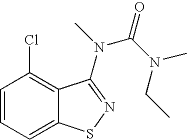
C1=CC=C2C(=C1Cl)C(N(C)C(N(C)CC)=O)=NS2
